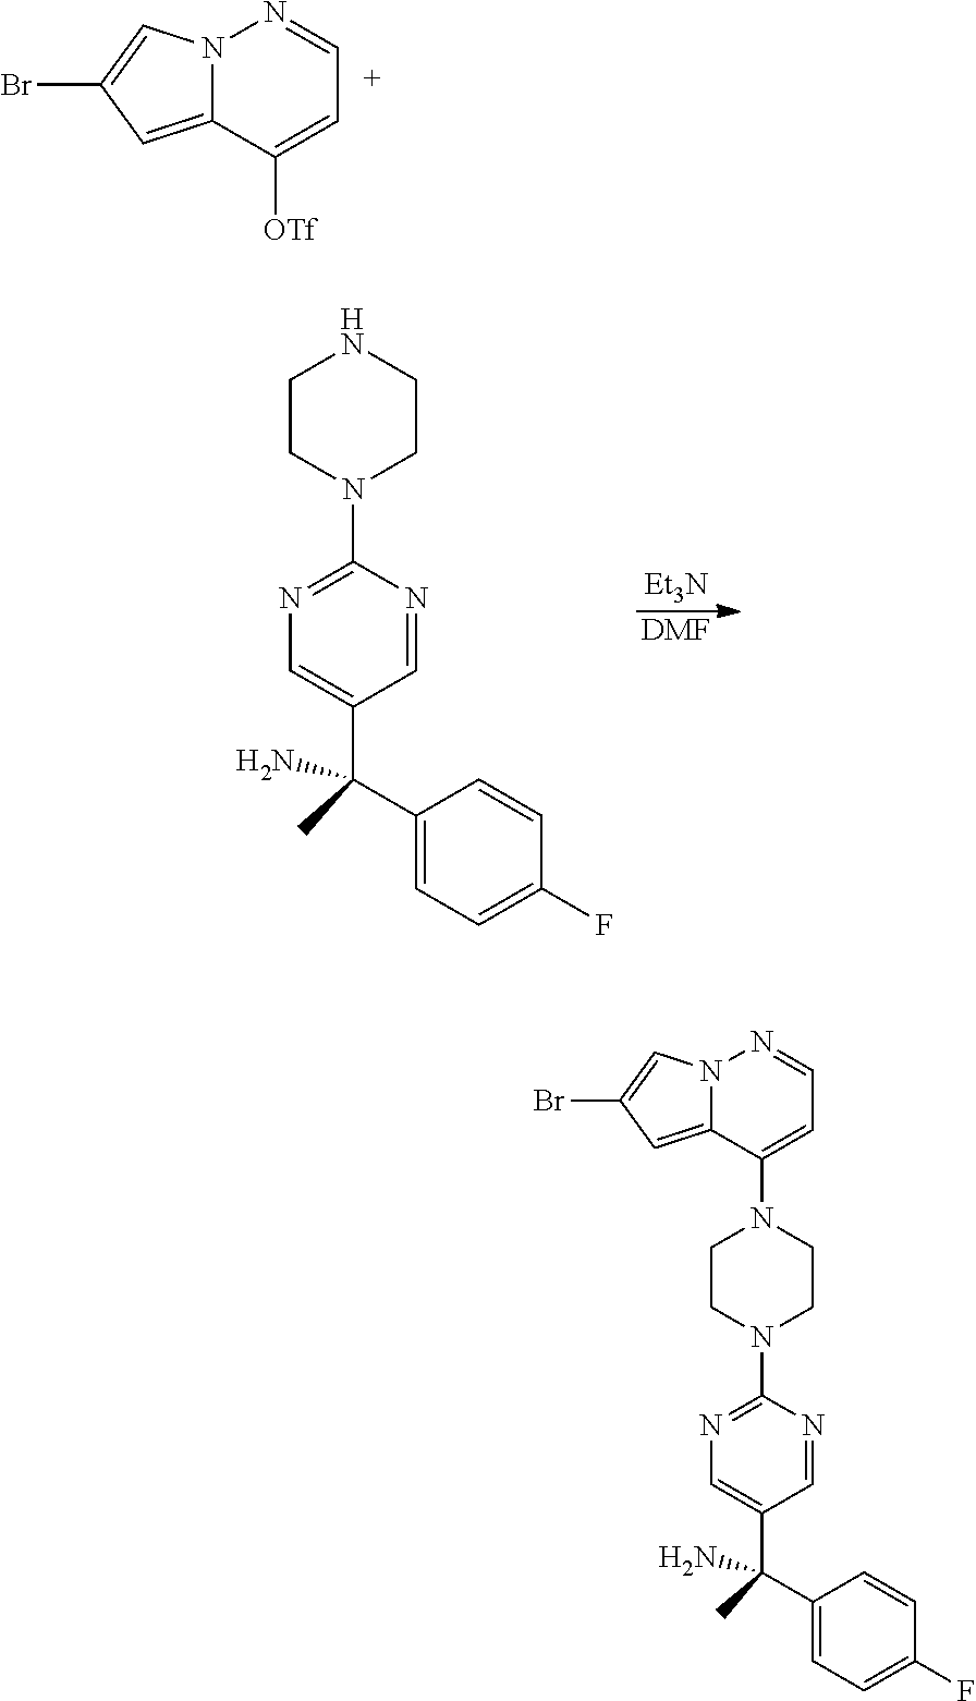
N12C(=CC(Br)=C1)C([OTf])=CC=N2.C1CN(C2=NC=C(C(C)(C3=CC=C(F)C=C3)N)C=N2)CCN1C1=CC=NN2C1=CC(Br)=C2.C1CN(C2=NC=C(C(C)(C3=CC=C(F)C=C3)N)C=N2)CCN1.[Et3N].[DMF]
